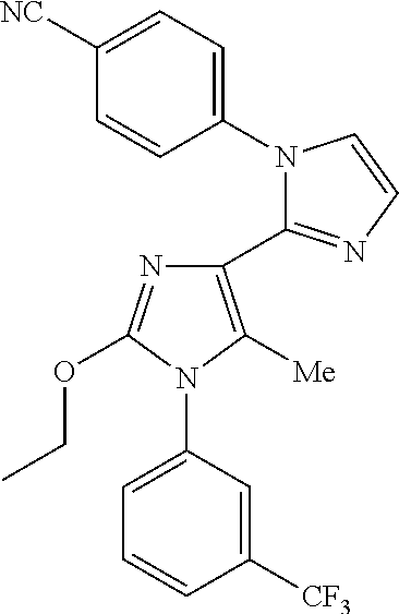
C1(N2C(C3=C([Me])N(C4=CC=CC([CF3])=C4)C(OCC)=N3)=NC=C2)=CC=C([NC])C=C1
